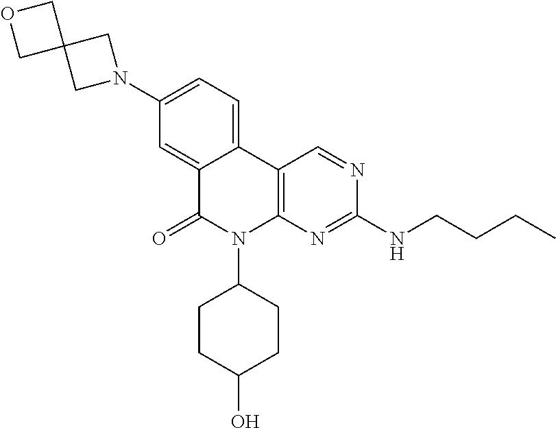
C12=C(N=C(NCCCC)N=C1)N(C1CCC(O)CC1)C(=O)C1=CC(N3CC4(C3)COC4)=CC=C21
